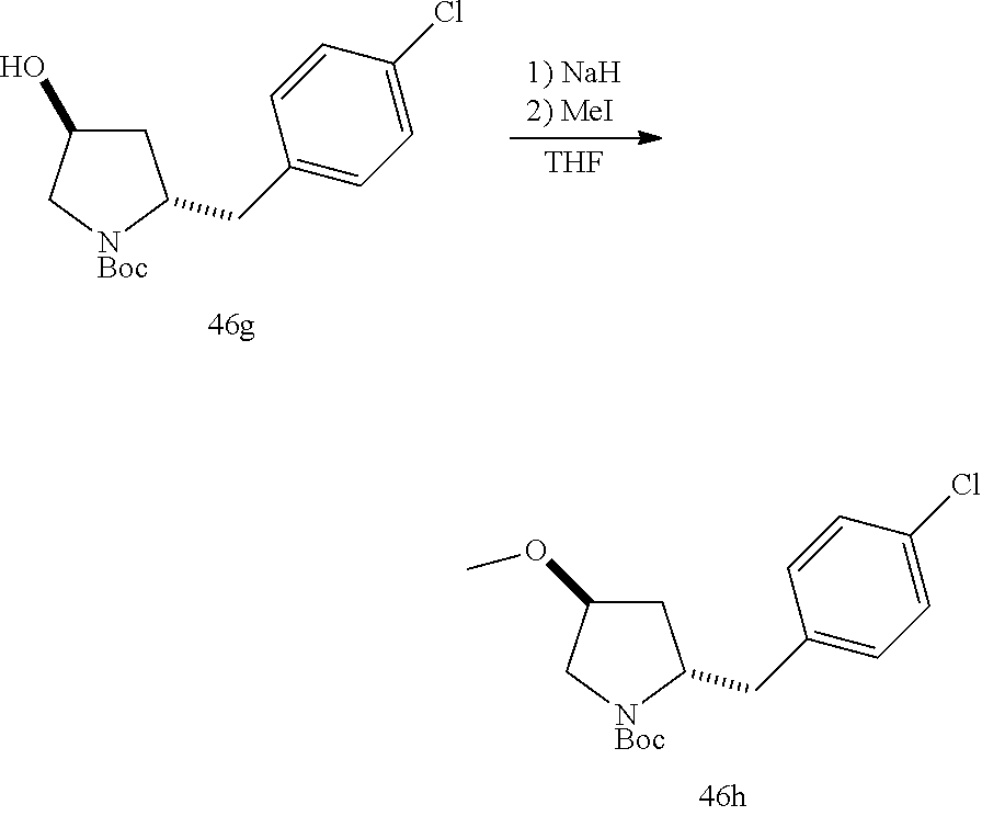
C1C(O)C[NBoc]C1CC1=CC=C(Cl)C=C1.[THF].C1C(OC)C[NBoc]C1CC1=CC=C(Cl)C=C1
